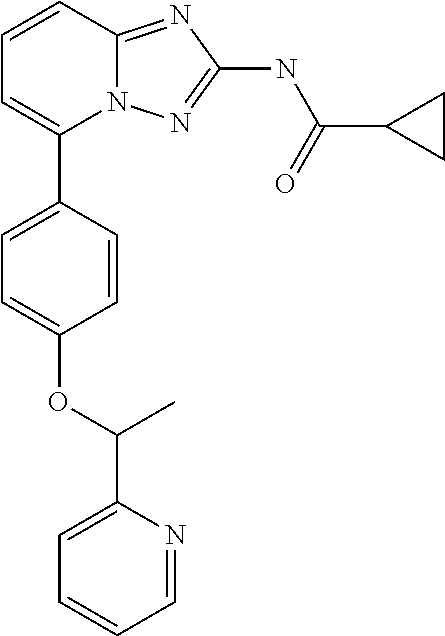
C1=CC2=NC(NC(C3CC3)=O)=NN2C(C2=CC=C(OC(C)C3=CC=CC=N3)C=C2)=C1
